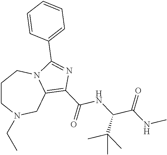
C1CN(CC)CC2=C(C(=O)NC(C(NC)=O)C(C)(C)C)N=C(C3=CC=CC=C3)N2C1
